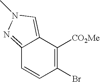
C12=NN(C)C=C1C([CO2Me])=C(Br)C=C2
